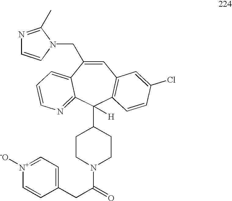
C1=C(CN2C=CN=C2C)C2=CC=CN=C2C(C2CCN(C(=O)CC3=CC=[N+]([-O])C=C3)CC2)([H])C2=C1C=C(Cl)C=C2
